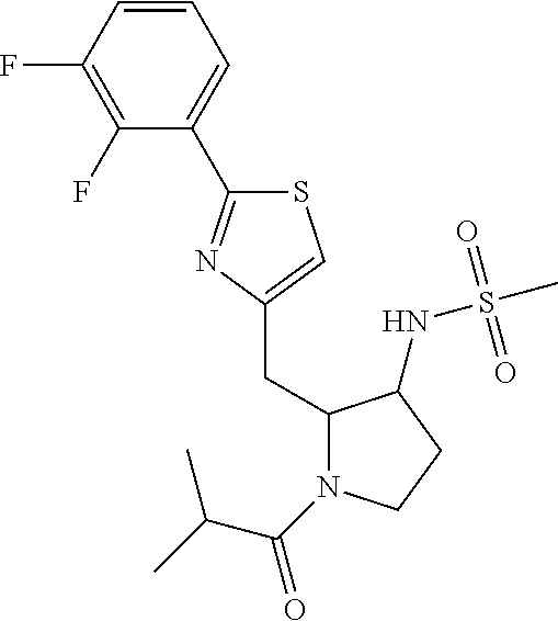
S1C(C2=CC=CC(F)=C2F)=NC(CC2N(C(C(C)C)=O)CCC2NS(C)(=O)=O)=C1
